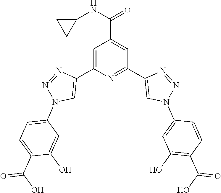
C1=C(C2=CN(C3=CC=C(C(O)=O)C(O)=C3)N=N2)N=C(C2=CN(C3=CC(O)=C(C(O)=O)C=C3)N=N2)C=C1C(NC1CC1)=O
